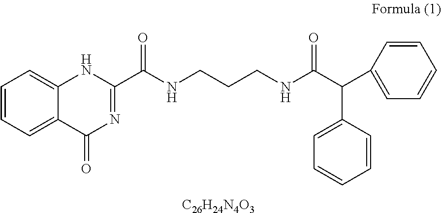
C1=CC=C2C(=C1)NC(C(NCCCNC(C(C1=CC=CC=C1)C1=CC=CC=C1)=O)=O)=NC2=O.[C26H24N4O3]
